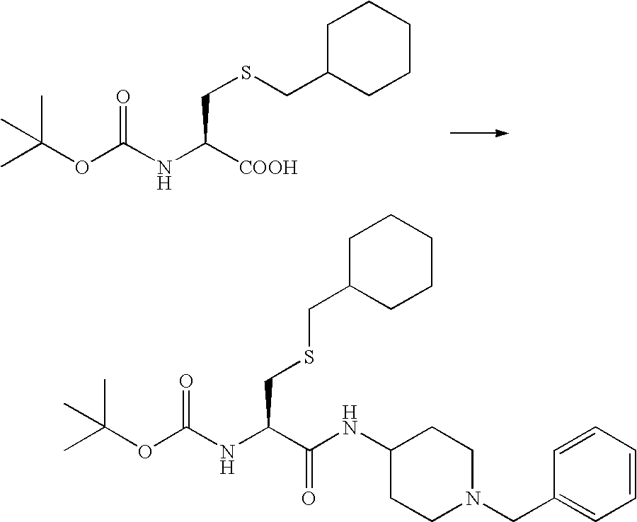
CC(OC(NC([COOH])CSCC1CCCCC1)=O)(C)C.CC(OC(NC(C(NC1CCN(CC2=CC=CC=C2)CC1)=O)CSCC1CCCCC1)=O)(C)C
